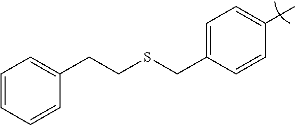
C1=C(CSCCC2=CC=CC=C2)C=CC(C)=C1
